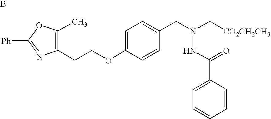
C1(CCOC2=CC=C(CN(C[CO2CH2CH3])NC(C3=CC=CC=C3)=O)C=C2)=C(C)OC([Ph])=N1
